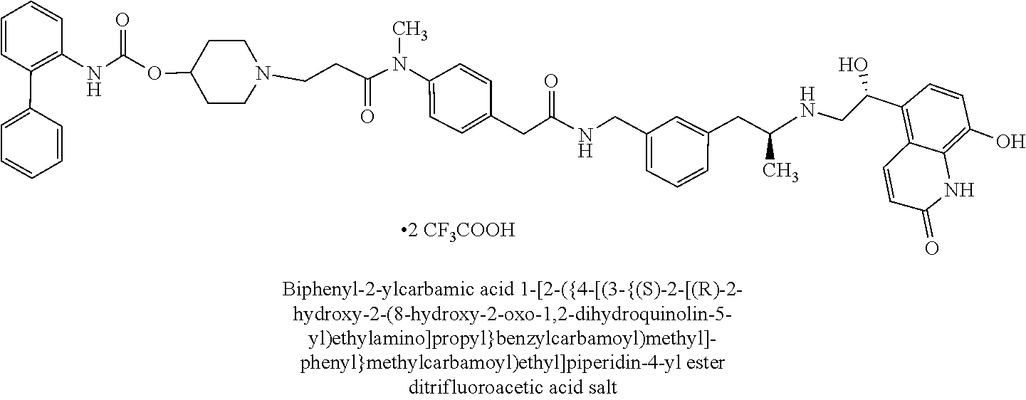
C1=CC(O)=C2C(=C1C(CNC(CC1=CC(CNC(CC3=CC=C(N(C)C(CCN4CCC(OC(NC5=C(C6=CC=CC=C6)C=CC=C5)=O)CC4)=O)C=C3)=O)=CC=C1)C)O)C=CC(=O)N2
